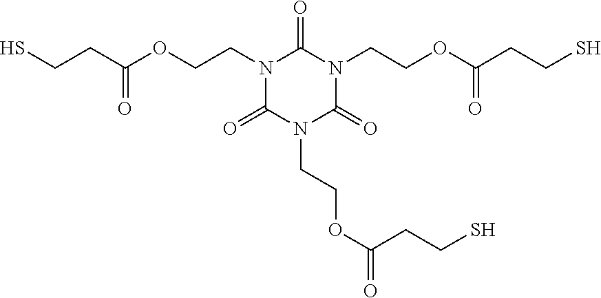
N1(CCOC(=O)CCS)C(=O)N(CCOC(CCS)=O)C(=O)N(CCOC(=O)CCS)C1=O
